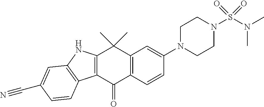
C12=C(C(=O)C3=C(C1(C)C)C=C(N1CCN(S(=O)(=O)N(C)C)CC1)C=C3)C1=C(N2)C=C(C#N)C=C1
